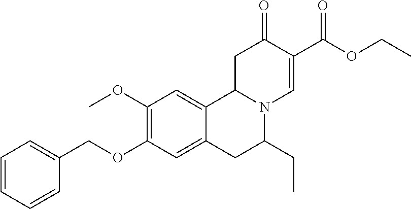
C1=CC=CC=C1COC1=C(OC)C=C2C(=C1)CC(CC)N1C2CC(=O)C(C(OCC)=O)=C1
